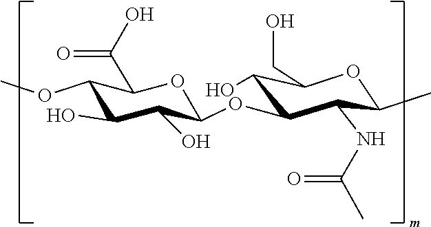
C1(O)C(O)C(OC2C(NC(=O)C)C(C)OC(CO)C2O)OC(C(=O)O)C1OC
